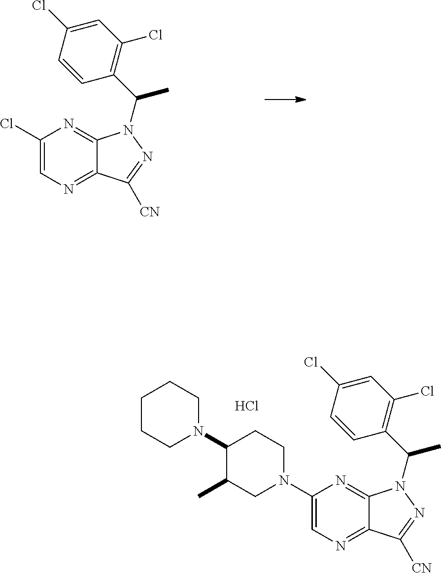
ClC1=CN=C2C(=N1)N(C(C)C1=C(Cl)C=C(Cl)C=C1)N=C2[CN].N1(C2=CN=C3C(=N2)N(C(C)C2=C(Cl)C=C(Cl)C=C2)N=C3[CN])CCC(N2CCCCC2)C(C)C1.Cl
